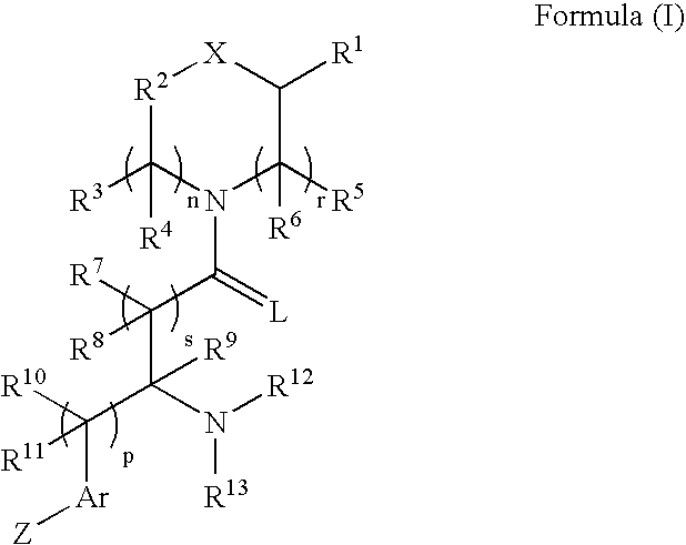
[R2]1C([R3])([R4])N(C(=[L])C(C(N([R13])[R12])(C([Ar][Z])([R11])[R10])[R9])([R7])[R8])C([R5])([R6])C([R1])[X]1
